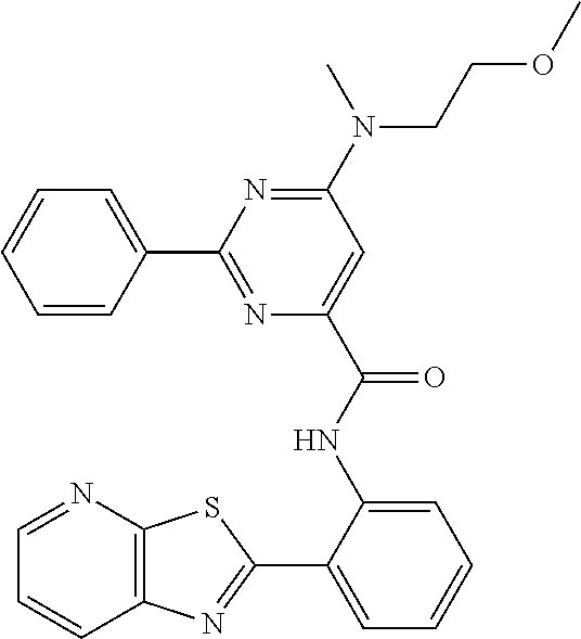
N(C1=NC(C2=CC=CC=C2)=NC(C(NC2=CC=CC=C2C2=NC3=C(N=CC=C3)S2)=O)=C1)(CCOC)C
